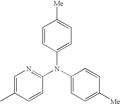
C1=CC(N(C2=CC=C([Me])C=C2)C2=NC=C(C)C=C2)=CC=C1[Me]
